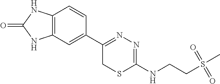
C12=C(C=C(C3=NN=C(NCCS(C)(=O)=O)SC3)C=C1)NC(=O)N2
